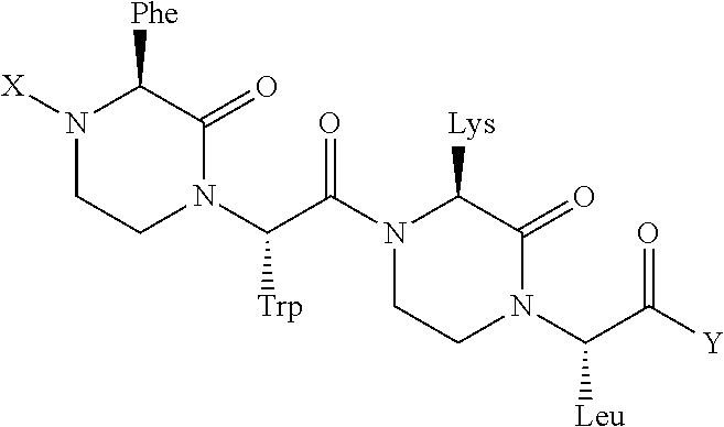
N1([X])CCN(C(C(N2CCN(C(C([Y])=O)[Leu])C(=O)C2[Lys])=O)[Trp])C(=O)C1[Phe]
